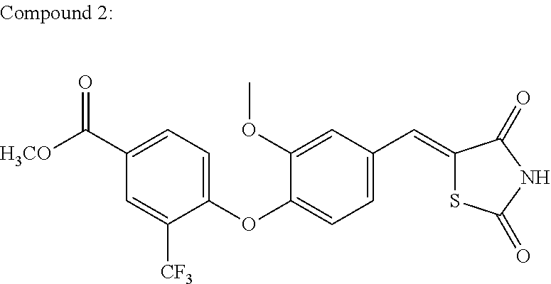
O=C(C1=CC=C(OC2=CC=C(C=C3SC(=O)NC3=O)C=C2OC)C([CF3])=C1)[H3CO]
